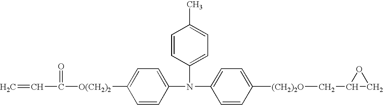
C1=C(N(C2=CC=C([(CH2)2O]CC3CO3)C=C2)C2=CC=C(C)C=C2)C=CC([O(CH2)2]C(C=C)=O)=C1
